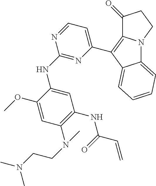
C1(NC2=CC(NC(C=C)=O)=C(N(CCN(C)C)C)C=C2OC)=NC(C2=C3N(C4=CC=CC=C42)CCC3=O)=CC=N1
